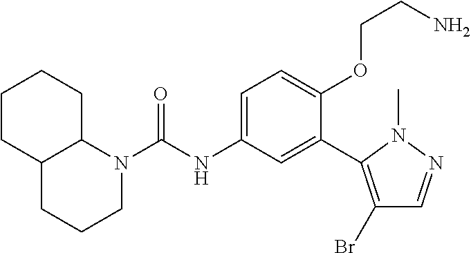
C12CCCN(C(=O)NC3=CC=C(OCCN)C(C4=C(Br)C=NN4C)=C3)C1CCCC2
